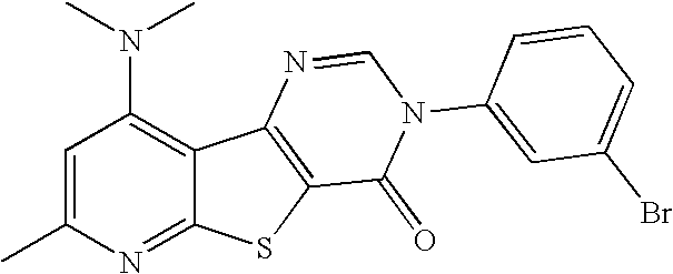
C1(N(C)C)=C2C(=NC(C)=C1)SC1=C2N=CN(C2=CC(Br)=CC=C2)C1=O
